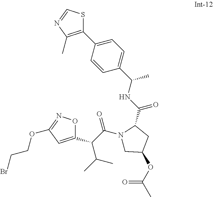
C1(C(C(N2CC(OC(=O)C)CC2C(=O)NC(C)C2=CC=C(C3=C(C)N=CS3)C=C2)=O)C(C)C)=CC(OCCBr)=NO1
